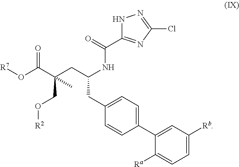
[R7]OC(=O)C(CC(NC(=O)C1=NC(Cl)=NN1)CC1=CC=C(C2=CC([Rb])=CC=C2[Ra])C=C1)(CO[R2])C
